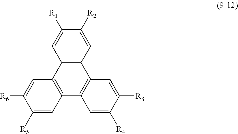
C12=C(C3=C(C4=C1C=C([R3])C([R4])=C4)C=C([R5])C([R6])=C3)C=C([R1])C([R2])=C2
